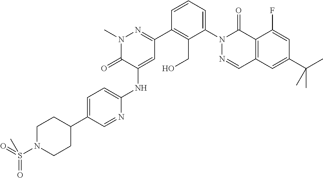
CN1N=C(C2=C(CO)C(N3C(=O)C4=C(C=N3)C=C(C(C)(C)C)C=C4F)=CC=C2)C=C(NC2=CC=C(C3CCN(S(=O)(=O)C)CC3)C=N2)C1=O
